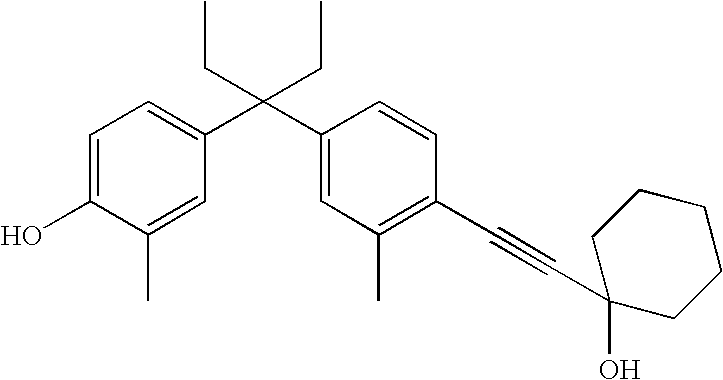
C1=C(O)C(C)=CC(C(C2=CC(C)=C(C#CC3(O)CCCCC3)C=C2)(CC)CC)=C1
